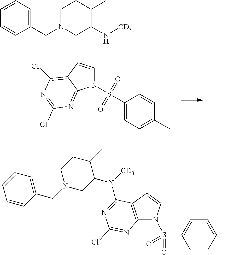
C1=CC=C(CN2CC(N([CD3])C3=NC(Cl)=NC4=C3C=CN4S(C3=CC=C(C)C=C3)(=O)=O)C(C)CC2)C=C1.C1(CN2CC(N[CD3])C(C)CC2)=CC=CC=C1.C1(C)=CC=C(S(=O)(=O)N2C=CC3=C(Cl)N=C(Cl)N=C23)C=C1
